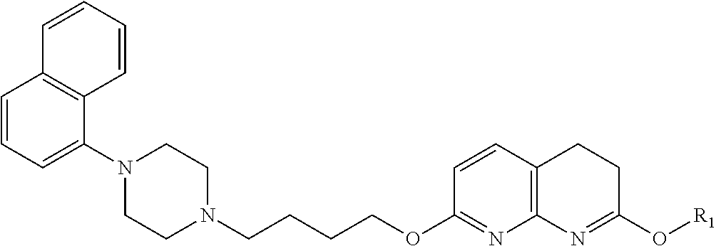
C1=CC=C(N2CCN(CCCCOC3=NC4=C(C=C3)CCC(O[R1])=N4)CC2)C2=C1C=CC=C2
